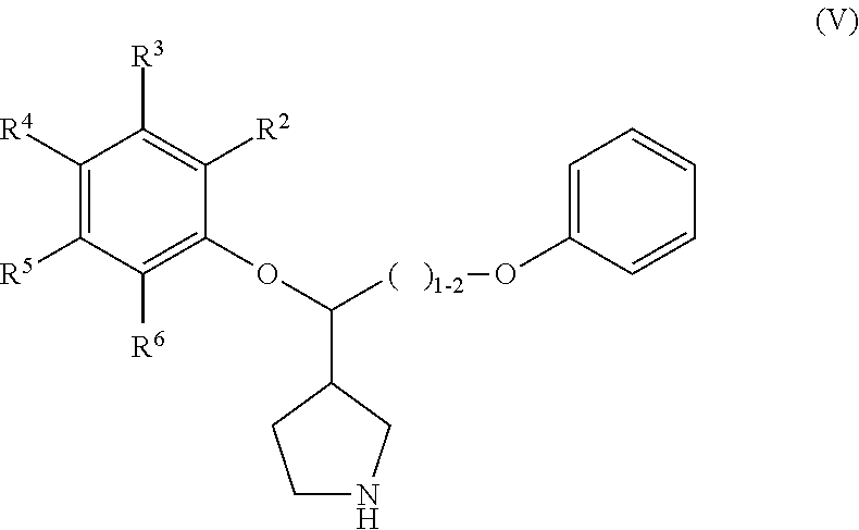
C1([R4])=C([R5])C([R6])=C(OC([(   )1-2]OC2=CC=CC=C2)C2CNCC2)C([R2])=C1[R3]
